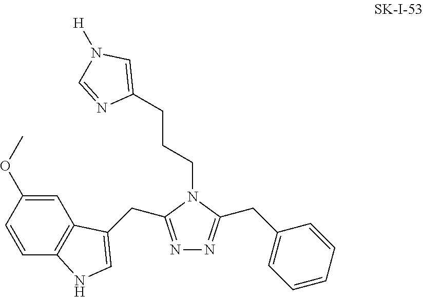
N1=C(CC2=CNC3=C2C=C(OC)C=C3)N(CCCC2=CN([H])C=N2)C(CC2=CC=CC=C2)=N1
